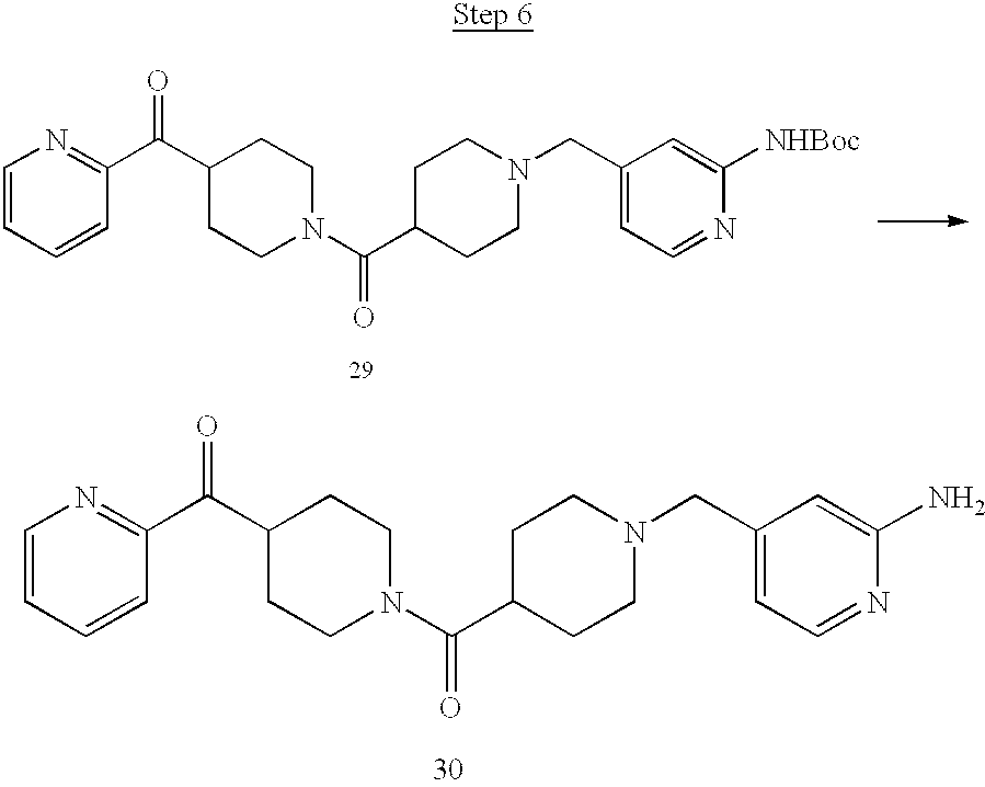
N1(CC2=CC=NC(N)=C2)CCC(C(=O)N2CCC(C(C3=NC=CC=C3)=O)CC2)CC1.N1(CC2=CC=NC([NHBoc])=C2)CCC(C(=O)N2CCC(C(C3=NC=CC=C3)=O)CC2)CC1
